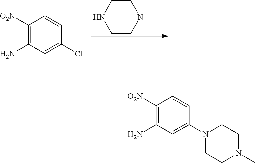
CN1CCNCC1.[O2N]C1=C(N)C=C(Cl)C=C1.[O2N]C1=C(N)C=C(N2CCN(C)CC2)C=C1
